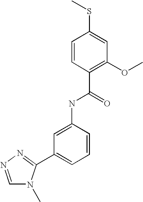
C1=CC(C(NC2=CC(C3=NN=CN3C)=CC=C2)=O)=C(OC)C=C1SC
